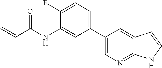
C=CC(NC1=CC(C2=CN=C3C(=C2)C=CN3)=CC=C1F)=O
